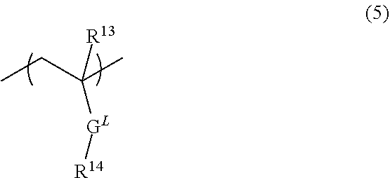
CCC(C)([R13])[GL][R14]
